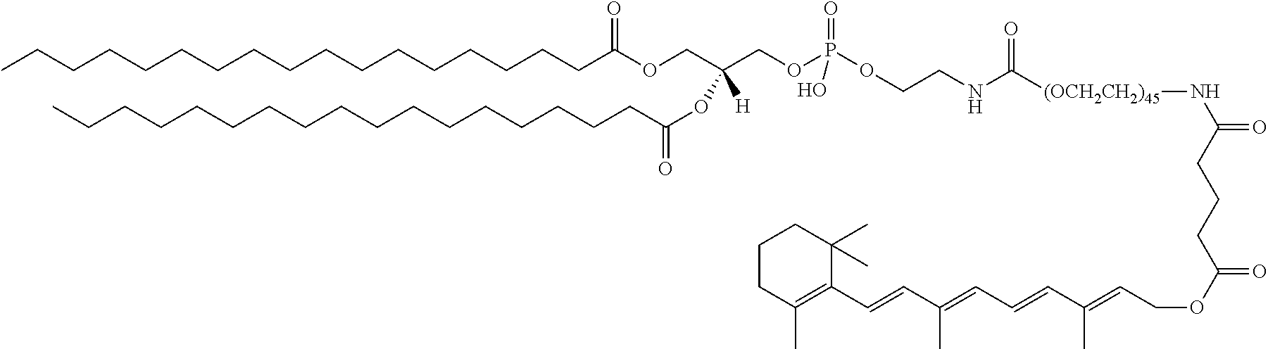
CCCCCCCCCCCCCCCCCC(OCC(COP(OCCNC([(OCH2CH2)45]NC(CCCC(OCC=C(C=CC=C(C=CC1=C(C)CCCC1(C)C)C)C)=O)=O)=O)(=O)O)(OC(CCCCCCCCCCCCCCCCC)=O)[H])=O
